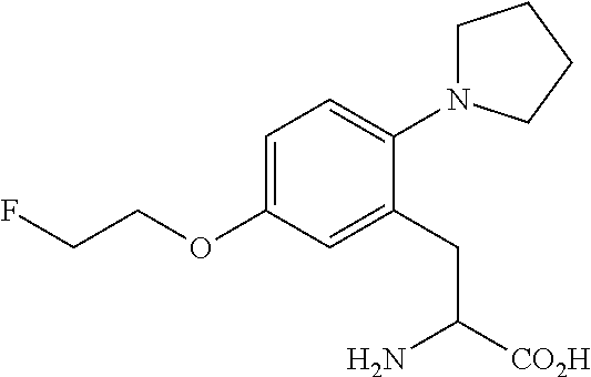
C1=C(OCCF)C=C(CC([CO2H])N)C(N2CCCC2)=C1
